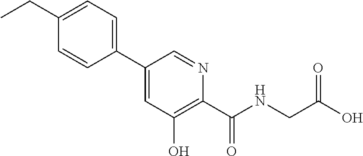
C1(C2=CC=C(CC)C=C2)=CC(O)=C(C(NCC(O)=O)=O)N=C1
